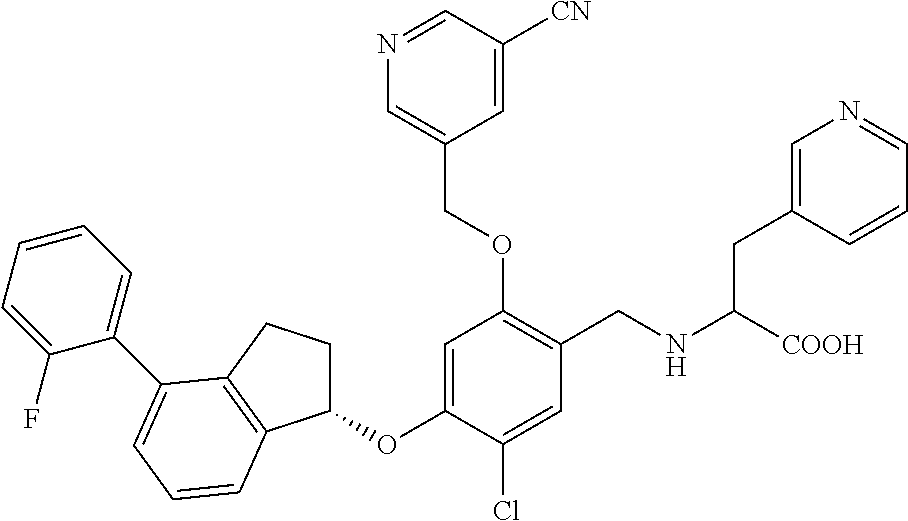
C1(OC2=CC(OCC3=CN=CC([CN])=C3)=C(CNC([COOH])CC3=CN=CC=C3)C=C2Cl)CCC2=C1C=CC=C2C1=CC=CC=C1F
